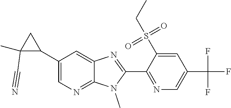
C1(C2CC2(C)C#N)=CN=C2C(=C1)N=C(C1=NC=C(C(F)(F)F)C=C1S(CC)(=O)=O)N2C
